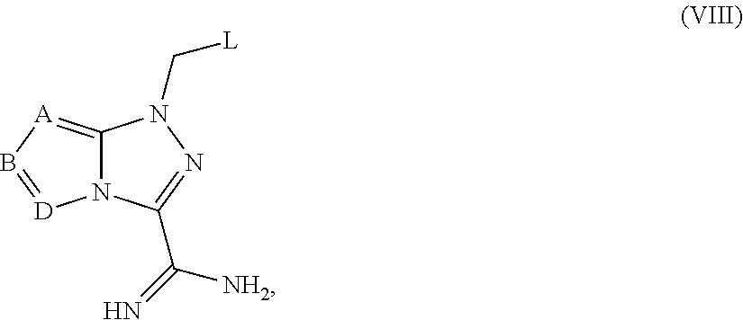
N12C(=[A]B=[D]1)N(C[L])N=C2C(=N)[NH2]
